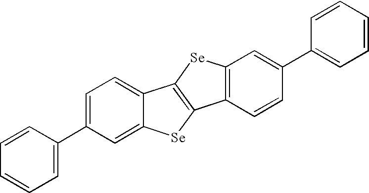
C1=CC(C2=CC=C3C(=C2)[Se]C2=C3[Se]C3=C2C=CC(C2=CC=CC=C2)=C3)=CC=C1
